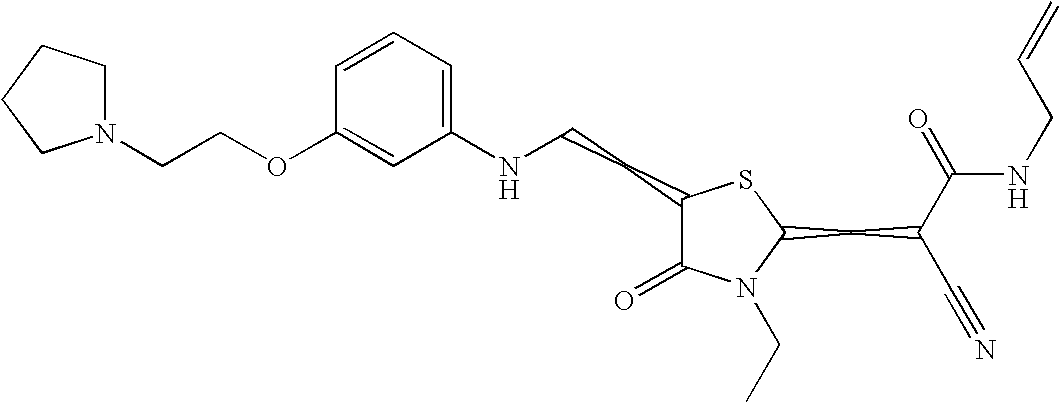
C1=CC=C(NCCC2C(=O)N(CC)C(CC(C#N)C(=O)NCC=C)S2)C=C1OCCN1CCCC1
